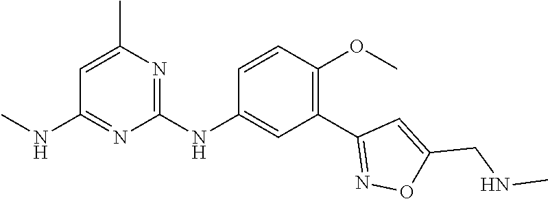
C1=C(C)N=C(NC2=CC(C3=NOC(CNC)=C3)=C(OC)C=C2)N=C1NC
